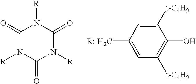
C1(=O)N([R])C(=O)N([R])C(=O)N1[R].C1([t-C4H9])=C(O)C([t-C4H9])=CC(C)=C1
